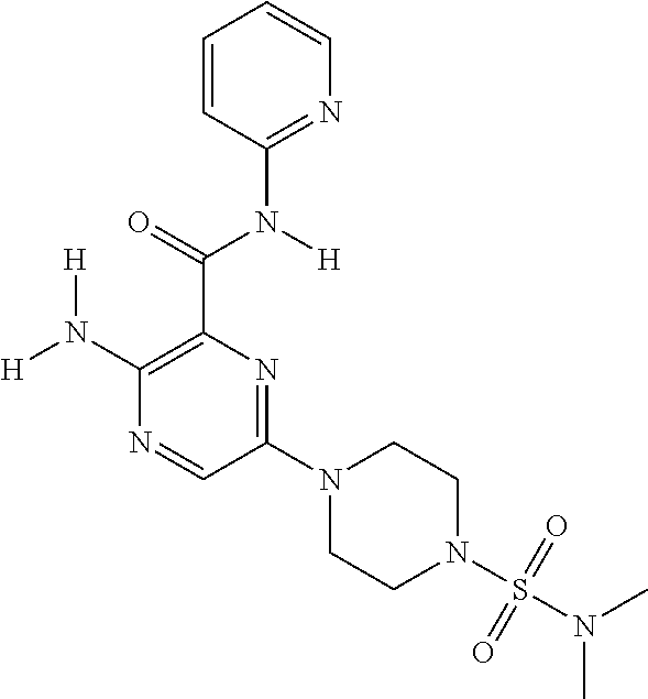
C1(N([H])[H])=C(C(=O)N([H])C2=NC=CC=C2)N=C(N2CCN(S(N(C)C)(=O)=O)CC2)C=N1
